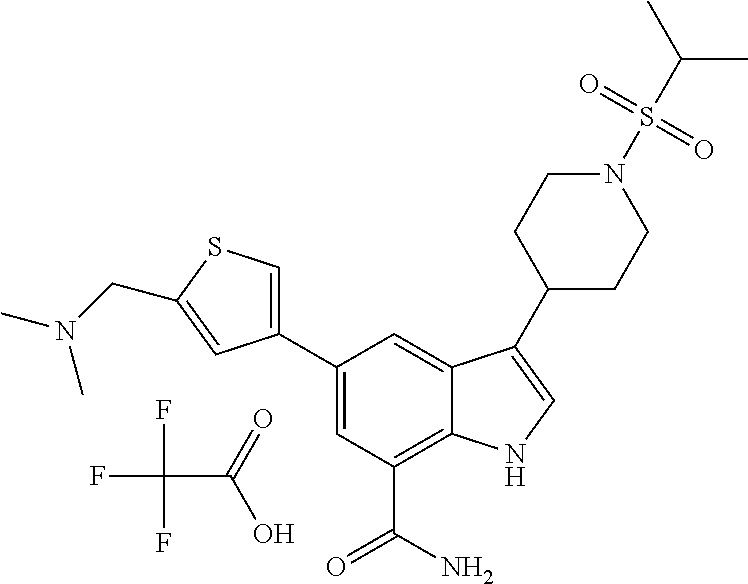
FC(F)(F)C(=O)O.C1=C(C2=CSC(CN(C)C)=C2)C=C2C(=C1C(N)=O)NC=C2C1CCN(S(C(C)C)(=O)=O)CC1
